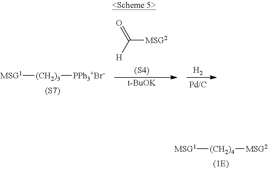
C([MSG2])([H])=O.[(S4)].[MSG1][(CH2)3][PPh3+Br-].[(S7)].[t-BuOK].[H2].[MSG1][(CH2)4][MSG2]
